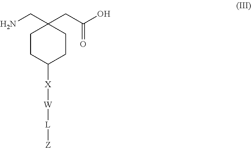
C1CC([X][W][L][Z])CCC1(CN)CC(O)=O
